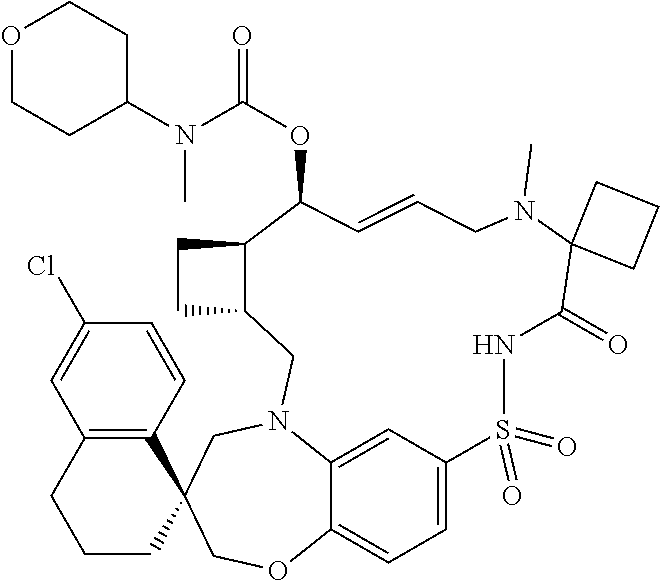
C1=C2C=C3C(=C1)OCC1(CN3CC3C(CC3)C(OC(=O)N(C3CCOCC3)C)C=CCN(C)C3(C(=O)NS2(=O)=O)CCC3)C2=C(CCC1)C=C(Cl)C=C2
